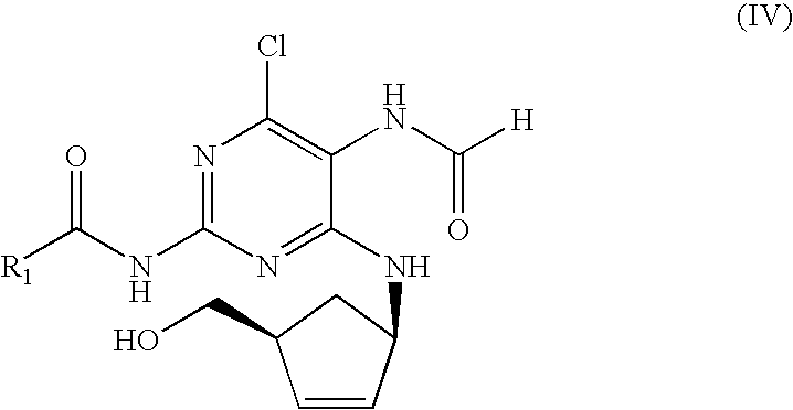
C1=CC(NC2=NC(NC(=O)[R1])=NC(Cl)=C2NC(=O)[H])CC1CO
